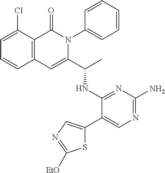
ClC1=CC=CC2=C1C(=O)N(C1=CC=CC=C1)C(C(C)NC1=NC(N)=NC=C1C1=CN=C([EtO])S1)=C2
